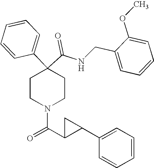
N(C(C1(C2=CC=CC=C2)CCN(C(C2C(C3=CC=CC=C3)C2)=O)CC1)=O)CC1=CC=CC=C1OC
